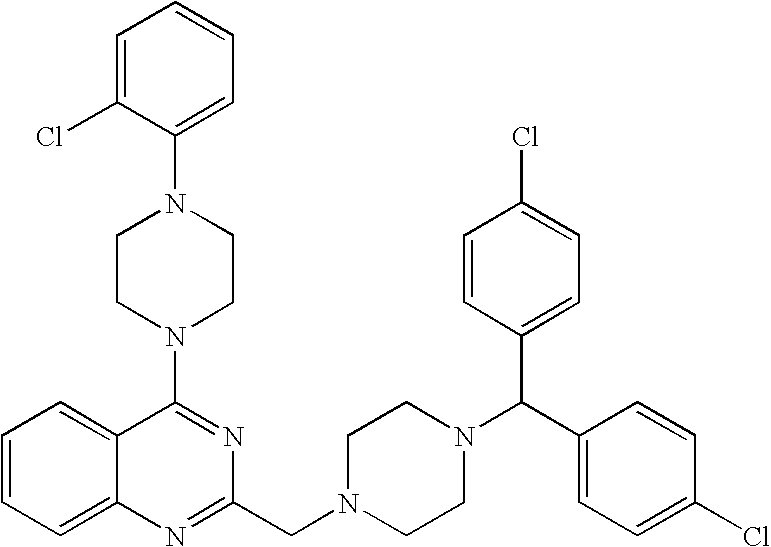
C1=CC=C2C(=C1)C(N1CCN(C3=CC=CC=C3Cl)CC1)=NC(CN1CCN(C(C3=CC=C(Cl)C=C3)C3=CC=C(Cl)C=C3)CC1)=N2
